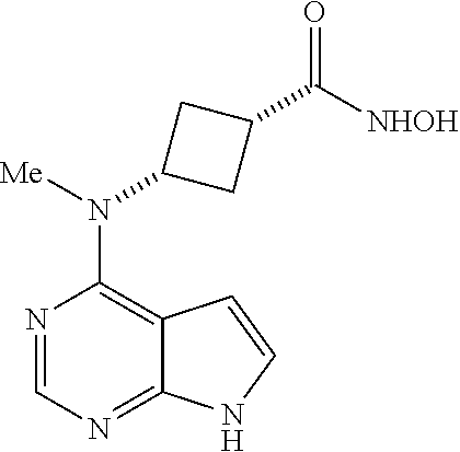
C1=NC(N(C2CC(C([NHOH])=O)C2)[Me])=C2C(=N1)NC=C2
